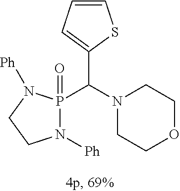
N1([Ph])P(C(N2CCOCC2)C2=CC=CS2)(=O)N([Ph])CC1
